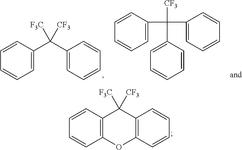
C1=CC2=C(C=C1)OC1=C(C2([F3C])[CF3])C=CC=C1.C1=CC(C(C2=CC=CC=C2)([F3C])[CF3])=CC=C1.C1=CC(C([CF3])(C2=CC=CC=C2)C2=CC=CC=C2)=CC=C1
